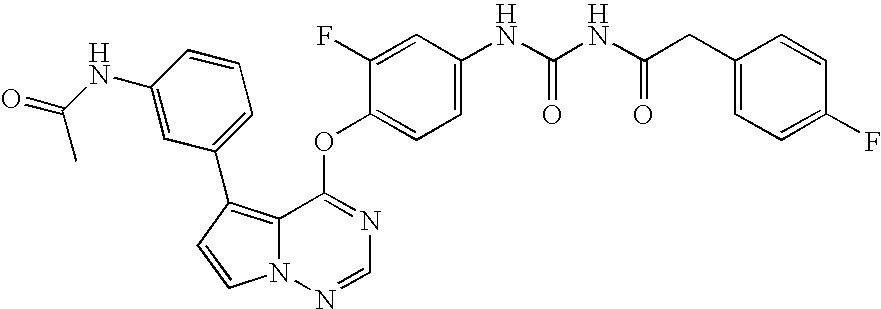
C1=CN2C(=C1C1=CC=CC(NC(C)=O)=C1)C(OC1=CC=C(NC(=O)NC(CC3=CC=C(F)C=C3)=O)C=C1F)=NC=N2
